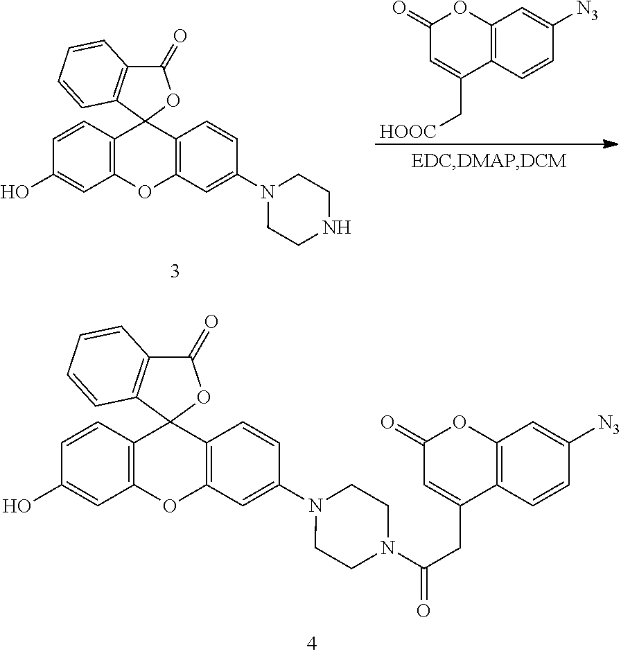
C1(=O)C2=C(C3(O1)C1=C(OC4=C3C=CC(N3CCN(C(CC5=CC(=O)OC6=C5C=CC([N3])=C6)=O)CC3)=C4)C=C(O)C=C1)C=CC=C2.[HOOC]CC1=CC(=O)OC2=C1C=CC([N3])=C2.C1(=O)C2=C(C3(O1)C1=C(OC4=C3C=CC(N3CCNCC3)=C4)C=C(O)C=C1)C=CC=C2
